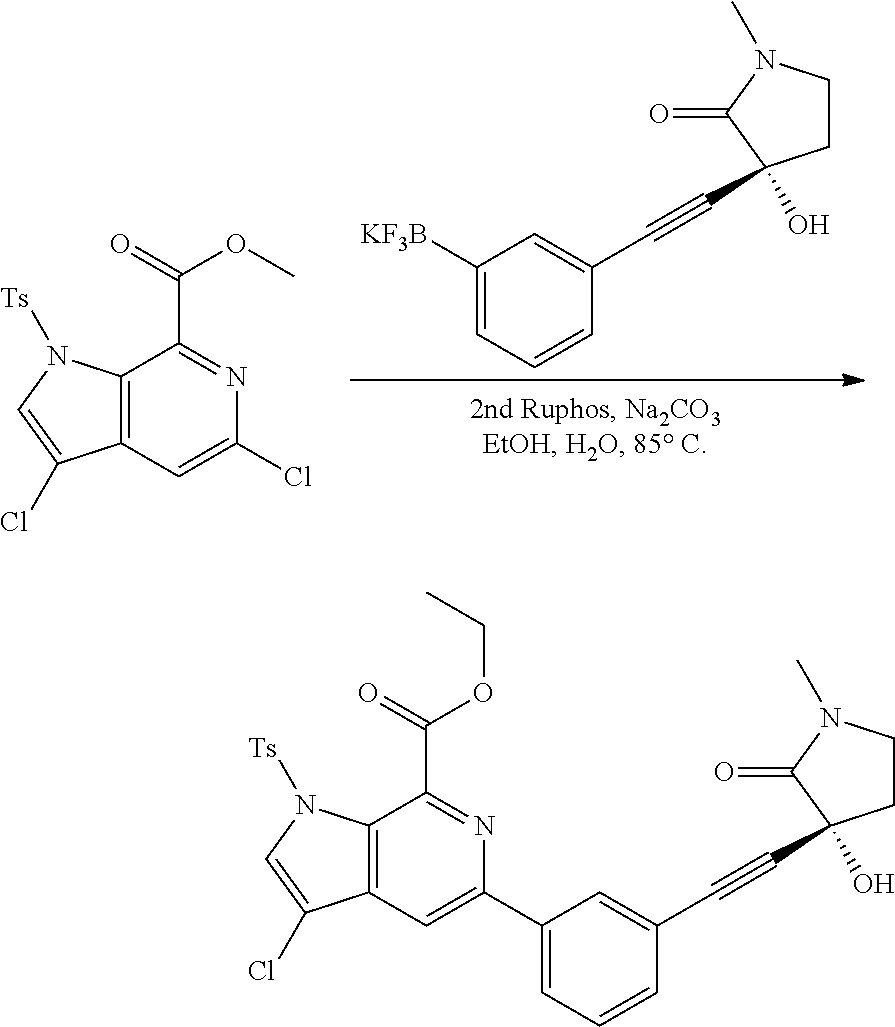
C1([KF3B])=CC=CC(C#CC2(O)CCN(C)C2=O)=C1.C12=C(C=C(Cl)N=C1C(OC)=O)C(Cl)=CN2[Ts].C12=C(C=C(C3=CC=CC(C#CC4(O)CCN(C)C4=O)=C3)N=C1C(OCC)=O)C(Cl)=CN2[Ts]
